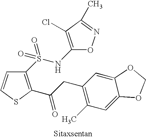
C1=CSC(C(CC2=C(C)C=C3C(=C2)OCO3)=O)=C1S(NC1=C(Cl)C(C)=NO1)(=O)=O
